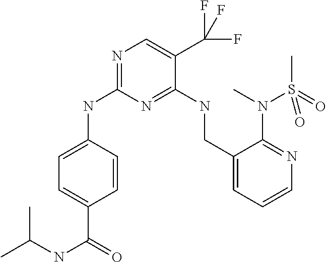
C1=C(C(NC(C)C)=O)C=CC(NC2=NC=C(C(F)(F)F)C(NCC3=CC=CN=C3N(C)S(C)(=O)=O)=N2)=C1
